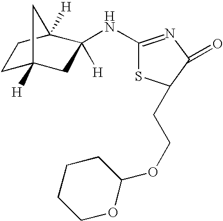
C1C2([H])CC(NC3=NC(=O)C(CCOC4CCCCO4)S3)([H])C([H])(C1)C2
